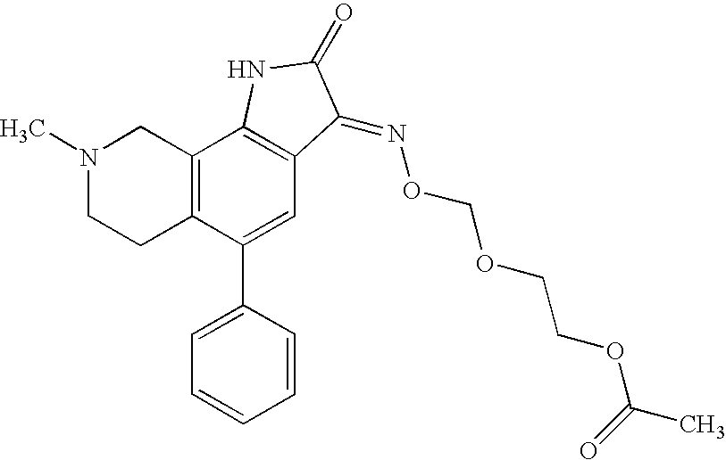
N1(C)CCC2=C(C1)C1=C(C=C2C2=CC=CC=C2)C(=NOCOCCOC(C)=O)C(=O)N1
